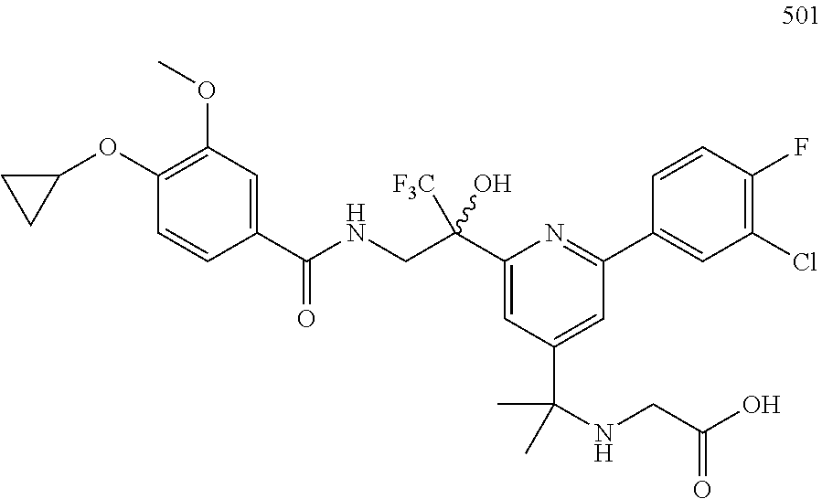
C1(OC2=C(OC)C=C(C(NCC(C3=CC(C(C)(C)NCC(O)=O)=CC(C4=CC(Cl)=C(F)C=C4)=N3)([F3C])O)=O)C=C2)CC1
